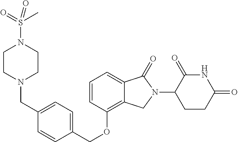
C(OC1=C2C(=CC=C1)C(=O)N(C1C(=O)NC(=O)CC1)C2)C1=CC=C(CN2CCN(S(C)(=O)=O)CC2)C=C1
